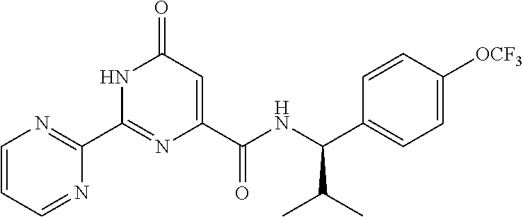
C1(C2=NC=CC=N2)=NC(C(NC(C2=CC=C([OCF3])C=C2)C(C)C)=O)=CC(=O)N1
